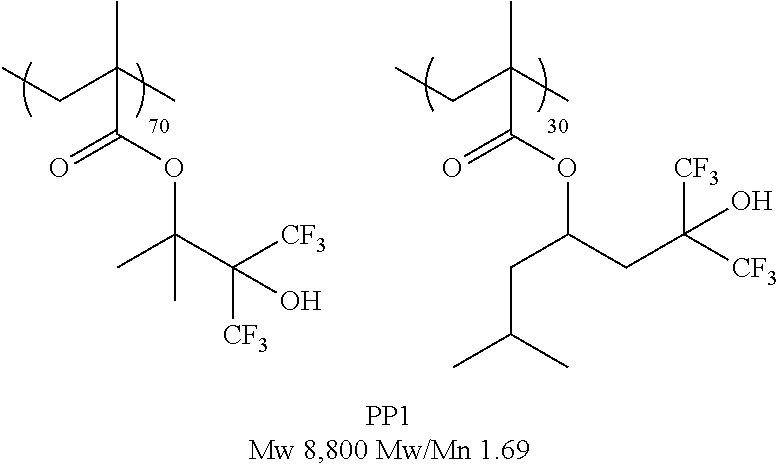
CCC(C)(C)C(=O)OC(C)(C([CF3])([CF3])O)C.CCC(C)(C)C(=O)OC(CC(C)C)CC([CF3])([CF3])O
